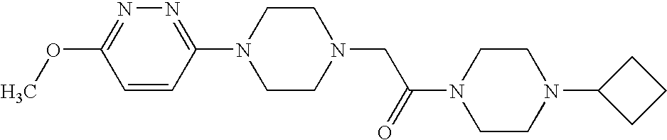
C1=CC(N2CCN(CC(N3CCN(C4CCC4)CC3)=O)CC2)=NN=C1OC
